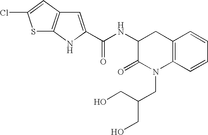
C12=C(C=CC=C1)N(CC(CO)CO)C(=O)C(NC(=O)C1=CC3=C(N1)SC(Cl)=C3)C2
